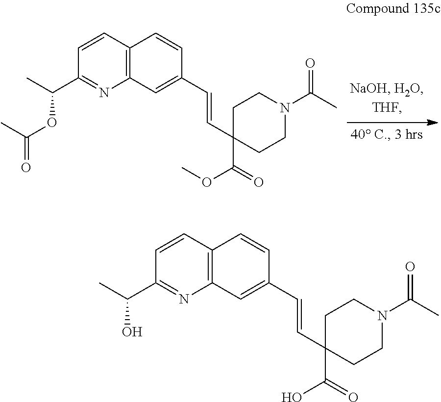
N1(C(C)=O)CCC(C(=O)OC)(C=CC2=CC3=C(C=C2)C=CC(C(C)OC(=O)C)=N3)CC1.N1(C(C)=O)CCC(C(=O)O)(C=CC2=CC3=C(C=C2)C=CC(C(C)O)=N3)CC1
